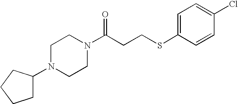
C1(N2CCN(C(CCSC3=CC=C(Cl)C=C3)=O)CC2)CCCC1
